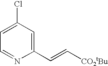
C1=C(Cl)C=C(C=C[CO2tBu])N=C1
